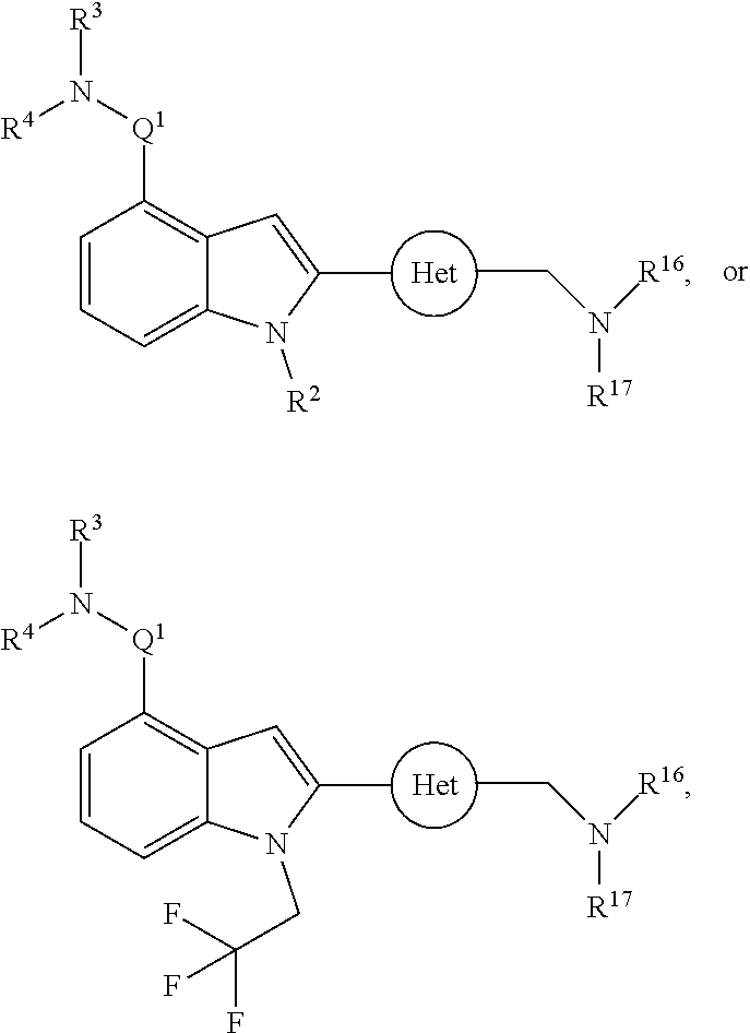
C1=CC=C2C(=C1[Q1]N([R3])[R4])C=C(C)N2[R2].[Het].CCN([R16])[R17].C1=CC=C2C(=C1[Q1]N([R3])[R4])C=C(C)N2CC(F)(F)F.[Het].CCN([R16])[R17]
